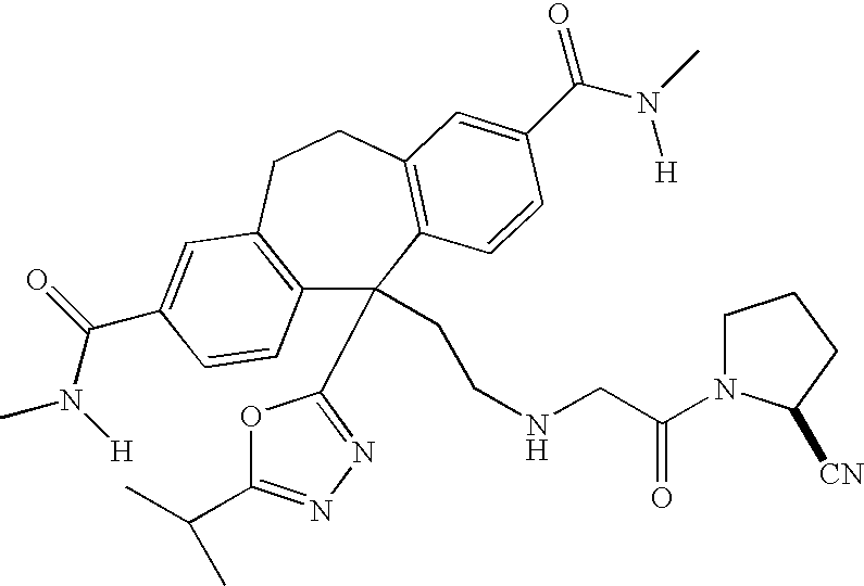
C12=C(CCC3=C(C1(CCNCC(=O)N1CCCC1[CN])C1=NN=C(C(C)C)O1)C=CC(C(=O)N([H])C)=C3)C=C(C(N(C)[H])=O)C=C2
